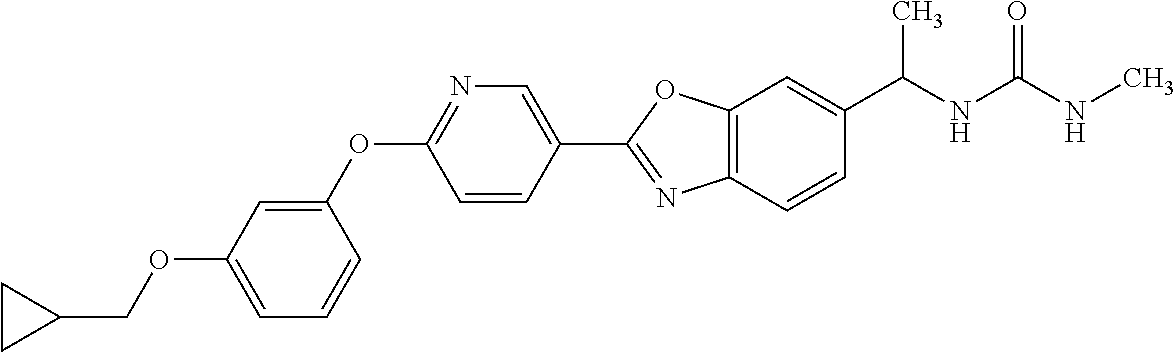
O(C1=CC=CC(OC2=NC=C(C3=NC4=C(O3)C=C(C(NC(NC)=O)C)C=C4)C=C2)=C1)CC1CC1
